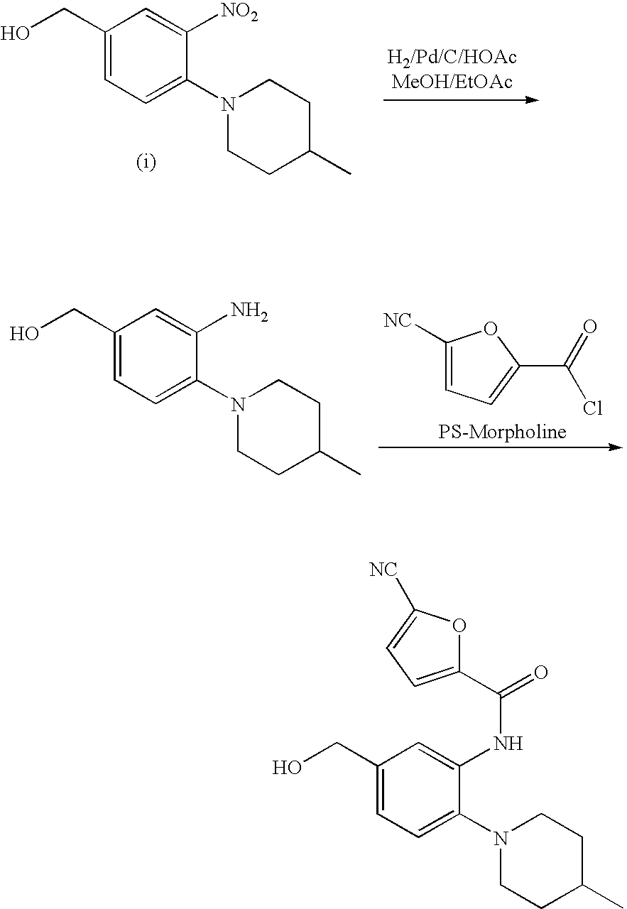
C1(CO)=CC=C(N2CCC(C)CC2)C([NO2])=C1.C1(CO)=CC=C(N2CCC(C)CC2)C(N)=C1.C1([NC])=CC=C(C(=O)Cl)O1.C1(CO)=CC=C(N2CCC(C)CC2)C(NC(=O)C2=CC=C([NC])O2)=C1
